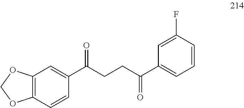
C1(C(CCC(C2=CC=CC(F)=C2)=O)=O)=CC2=C(C=C1)OCO2
